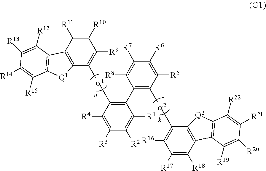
C1([R10])=C([R11])C2=C(C([a1]C3=C(C4=C([a2]C5=C([R16])C([R17])=C([R18])C6=C5[Q2]C5=C6C([R19])=C([R20])C([R21])=C5[R22])C([R5])=C([R6])C([R7])=C4[R8])C([R1])=C([R2])C([R3])=C3[R4])=C1[R9])[Q1]C1=C2C([R12])=C([R13])C([R14])=C1[R15]
